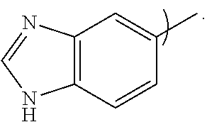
C12=C(C=CC(C)=C1)NC=N2
